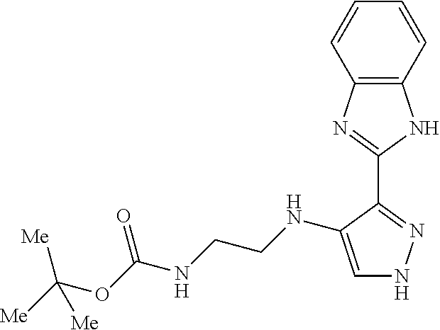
C1=CC2=C(C=C1)NC(C1=NNC=C1NCCNC(OC([Me])([Me])[Me])=O)=N2
